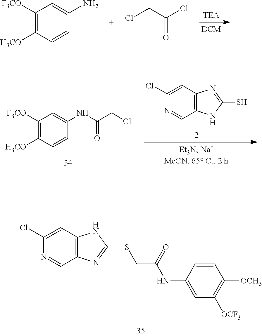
C1([F3CO])=C([H3CO])C=CC(N)=C1.ClCC(Cl)=O.C1(Cl)=CC2=C(C=N1)N=C(SCC(NC1=CC([OCF3])=C([OCH3])C=C1)=O)N2.C1(Cl)=CC2=C(C=N1)NC(S)=N2.C1([F3CO])=C([H3CO])C=CC(NC(CCl)=O)=C1
